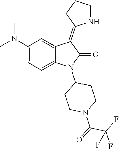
N(C1=CC=C2C(=C1)C(=C1NCCC1)C(=O)N2C1CCN(C(=O)C(F)(F)F)CC1)(C)C
